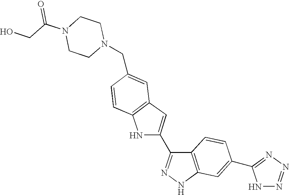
N1(CC2=CC3=C(C=C2)NC(C2=NNC4=C2C=CC(C2=NN=NN2)=C4)=C3)CCN(C(CO)=O)CC1
